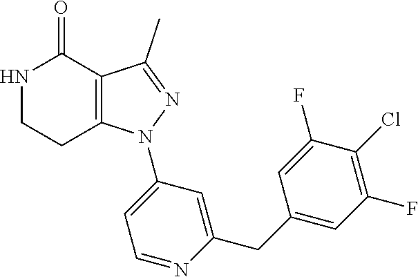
C12=C(C(C)=NN1C1=CC=NC(CC3=CC(F)=C(Cl)C(F)=C3)=C1)C(=O)NCC2
